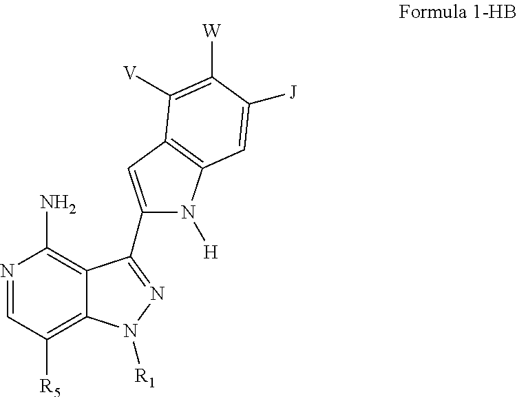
N1=CC([R5])=C2C(=C1N)C(C1=CC3=C(N1[H])C=C([J])C([W])=C3[V])=NN2[R1]
